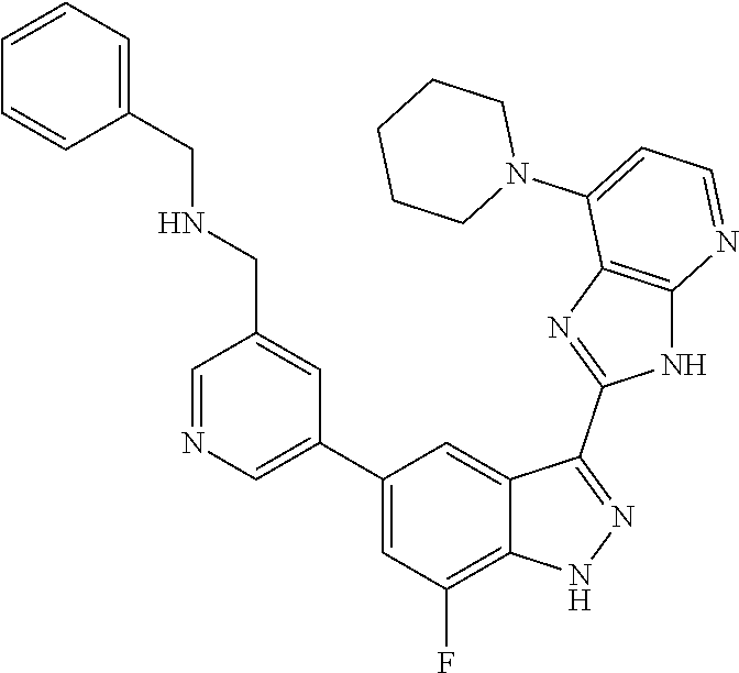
C1=NC=C(C2=CC(F)=C3C(=C2)C(C2=NC4=C(N2)N=CC=C4N2CCCCC2)=NN3)C=C1CNCC1=CC=CC=C1
